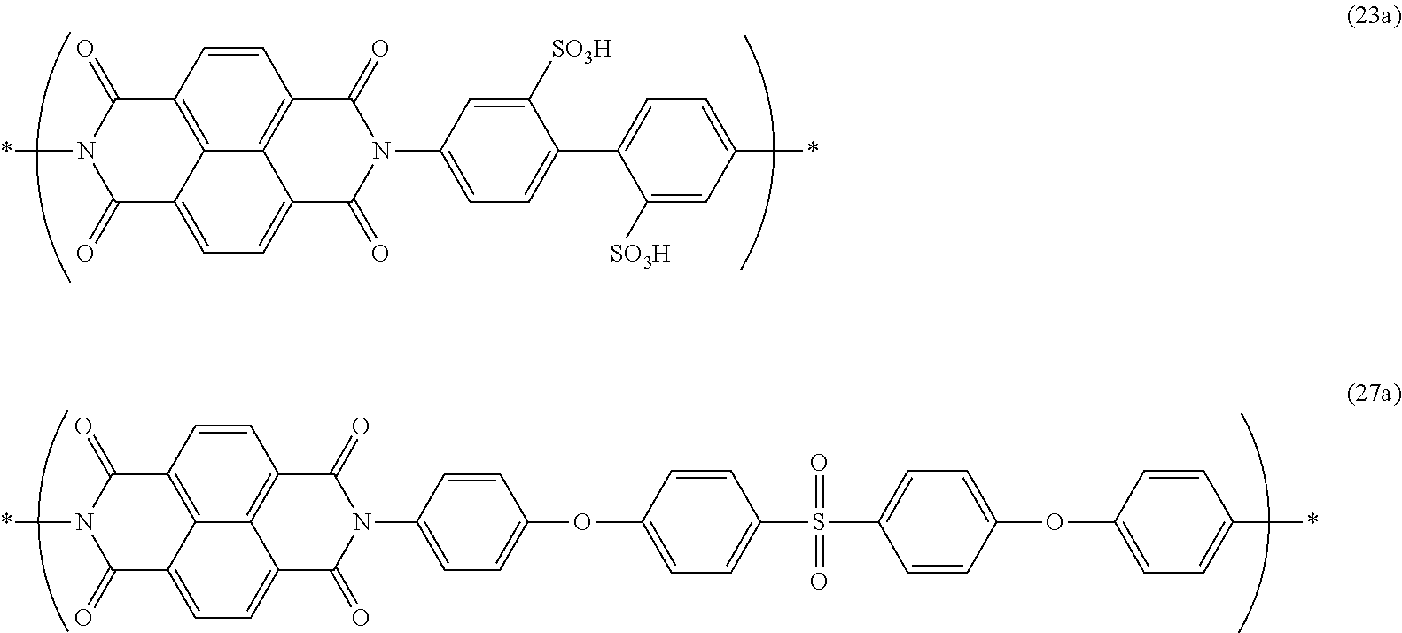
C1=CC2=C3C4=C1C(=O)N(C1=CC=C(C5=CC=C(*)C=C5[SO3H])C([SO3H])=C1)C(=O)C4=CC=C3C(=O)N(*)C2=O.C1=CC2=C3C4=C1C(=O)N(C1=CC=C(OC5=CC=C(S(C6=CC=C(OC7=CC=C(*)C=C7)C=C6)(=O)=O)C=C5)C=C1)C(=O)C4=CC=C3C(=O)N(*)C2=O
